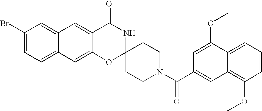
C12=CC(Br)=CC=C1C=C1C(=C2)C(=O)NC2(O1)CCN(C(C1=CC3=C(OC)C=CC=C3C(OC)=C1)=O)CC2
